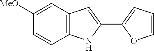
C12=C(C=C([MeO])C=C1)C=C(C1=CC=CO1)N2
